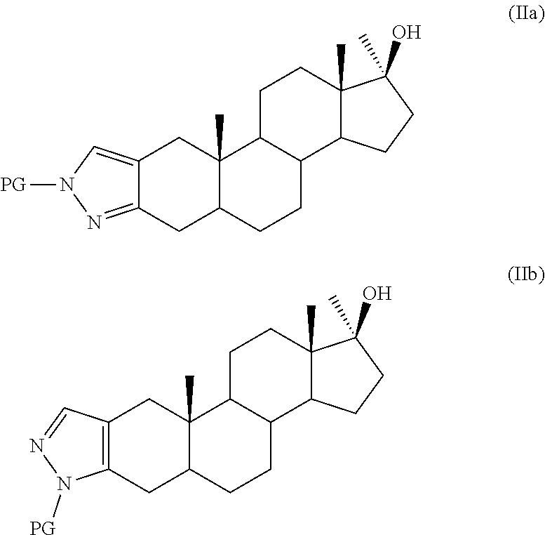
C12=CN([PG])N=C1CC1C(C)(C2)C2C(CC1)C1C(C)(CC2)C(O)(C)CC1.C12=C(CC3C(C)(C1)C1C(CC3)C3C(C)(CC1)C(O)(C)CC3)N([PG])N=C2
